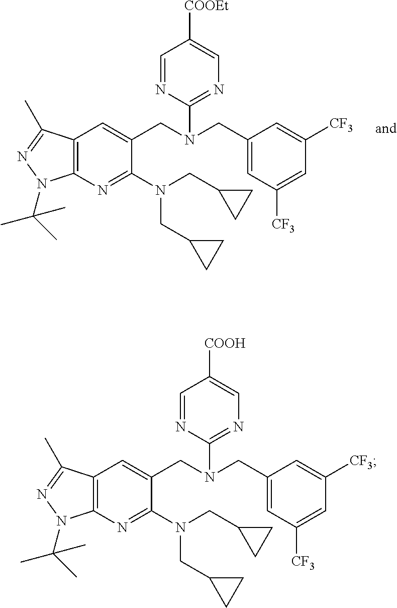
C12=C(N=C(N(CC3CC3)CC3CC3)C(CN(CC3=CC([CF3])=CC([CF3])=C3)C3=NC=C([COOEt])C=N3)=C1)N(C(C)(C)C)N=C2C.C12=C(N=C(N(CC3CC3)CC3CC3)C(CN(CC3=CC([CF3])=CC([CF3])=C3)C3=NC=C([COOH])C=N3)=C1)N(C(C)(C)C)N=C2C
